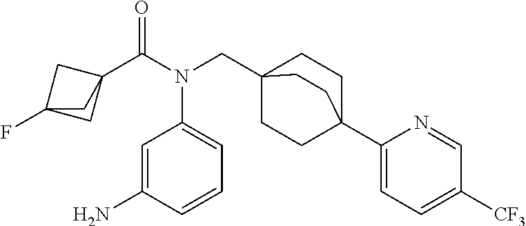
C1(N)=CC(N(CC23CCC(C4=CC=C([CF3])C=N4)(CC2)CC3)C(C23CC(F)(C2)C3)=O)=CC=C1
